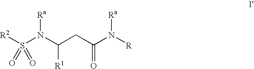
S(N(C(CC(N([R])[Ra])=O)[R1])[Ra])([R2])(=O)=O
